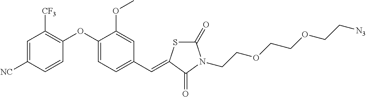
C1=C([NC])C=CC(OC2=CC=C(C=C3SC(=O)N(CCOCCOCC[N3])C3=O)C=C2OC)=C1[CF3]
